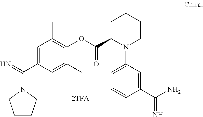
C1CCN(C(=N)C2=CC(C)=C(OC(C3N(C4=CC=CC(C(N)=N)=C4)CCCC3)=O)C(C)=C2)C1
